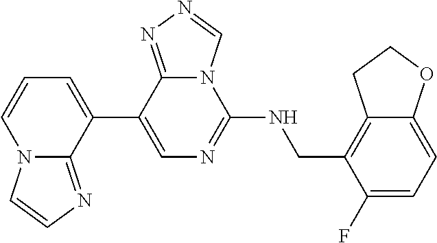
C12=CC=C(F)C(CNC3=NC=C(C4=CC=CN5C4=NC=C5)C4=NN=CN34)=C1CCO2
